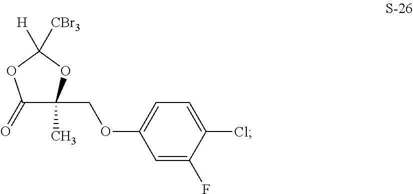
C1(=O)C(C)(COC2=CC=C(Cl)C(F)=C2)OC([CBr3])([H])O1
